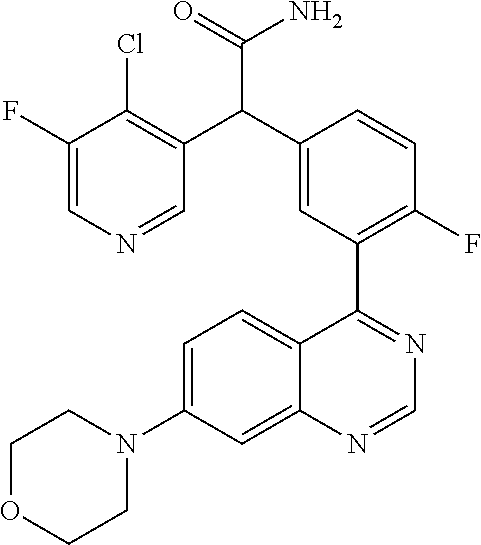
C12=CC(N3CCOCC3)=CC=C1C(C1=C(F)C=CC(C(C3=C(Cl)C(F)=CN=C3)C(=O)N)=C1)=NC=N2
